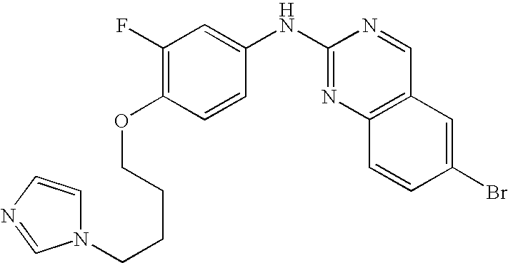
C1(NC2=NC3=C(C=N2)C=C(Br)C=C3)=CC(F)=C(OCCCCN2C=CN=C2)C=C1
